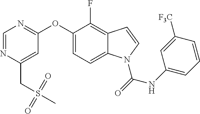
C1(OC2=NC=NC(CS(C)(=O)=O)=C2)=CC=C2C(=C1F)C=CN2C(NC1=CC=CC([F3C])=C1)=O
